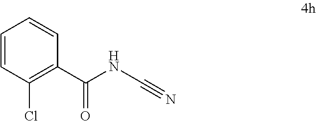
C1=CC(Cl)=C(C(NC#N)=O)C=C1
